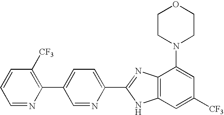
C1=NC(C2=CC=C(C3=NC4=C(N3)C=C([CF3])C=C4N3CCOCC3)N=C2)=C([CF3])C=C1
